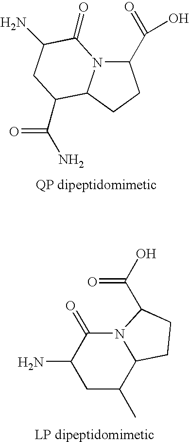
C1(C(=O)O)N2C(CC1)C(C(=O)N)CC(N)C2=O.C1C(C)C2N(C(=O)C1N)C(C(O)=O)CC2
